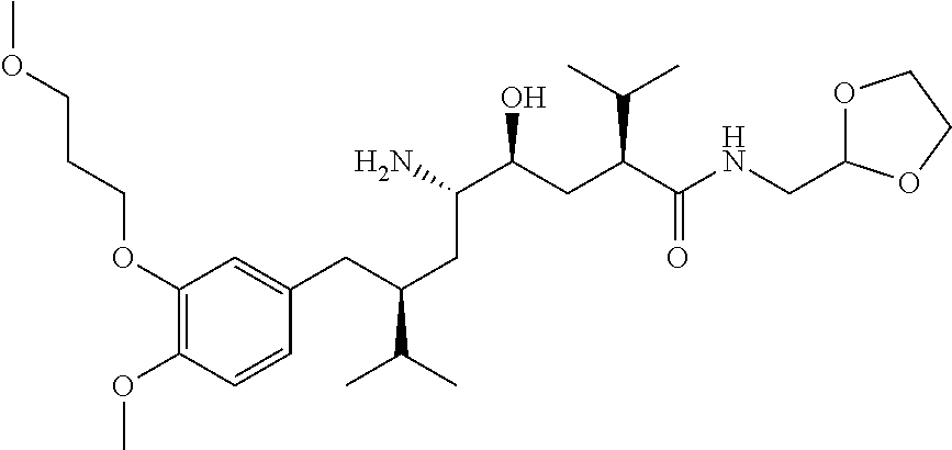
C1(OCCCOC)=C(OC)C=CC(CC(C(C)C)CC(C(CC(C(NCC2OCCO2)=O)C(C)C)O)N)=C1
